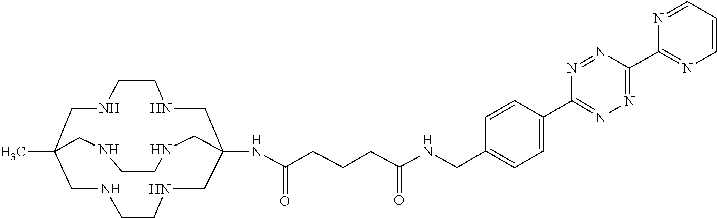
CC12CNCCNCC(NC(CCCC(NCC3=CC=C(C4=NN=C(C5=NC=CC=N5)N=N4)C=C3)=O)=O)(CNCCNC1)CNCCNC2
